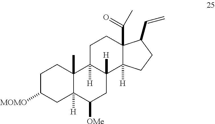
C1C([MOMO])CC2([H])C(C)(C1)C1([H])C([H])(CC2[OMe])C2([H])C(C(C)=O)(CC1)C(C=C)CC2
